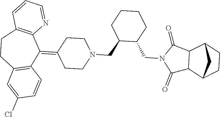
C12=C(CCC3=C(C1=C1CCN(CC4C(CN5C(=O)C6C(C5=O)C5CCC6C5)CCCC4)CC1)C=CC(Cl)=C3)C=CC=N2
